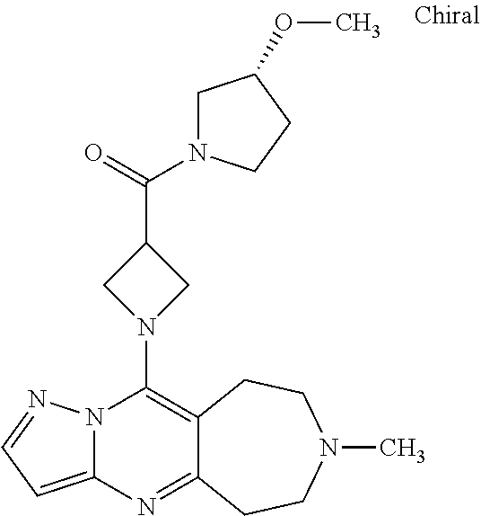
N12C(=CC=N1)N=C1C(=C2N2CC(C(=O)N3CC(OC)CC3)C2)CCN(C)CC1
